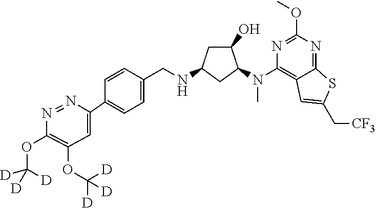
C1(C2=CC(OC([D])([D])[D])=C(OC([D])([D])[D])N=N2)=CC=C(CNC2CC(O)C(N(C3=C4C(=NC(OC)=N3)SC(C[CF3])=C4)C)C2)C=C1
